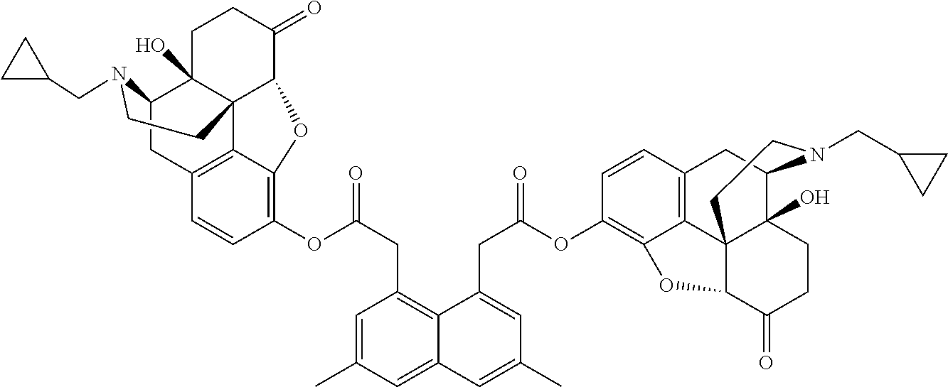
C12CC3=C4C5(C1(O)CCC(=O)C5OC4=C(OC(CC1=C4C(=CC(C)=C1)C=C(C)C=C4CC(=O)OC1=C4C5=C(C=C1)CC1C6(O)C5(C(C(=O)CC6)O4)CCN1CC1CC1)=O)C=C3)CCN2CC1CC1
